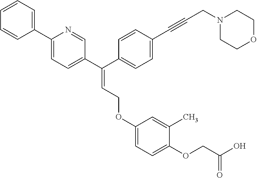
C(=C(C1=CC=C(C2=CC=CC=C2)N=C1)C1=CC=C(C#CCN2CCOCC2)C=C1)COC1=CC=C(OCC(O)=O)C(C)=C1
